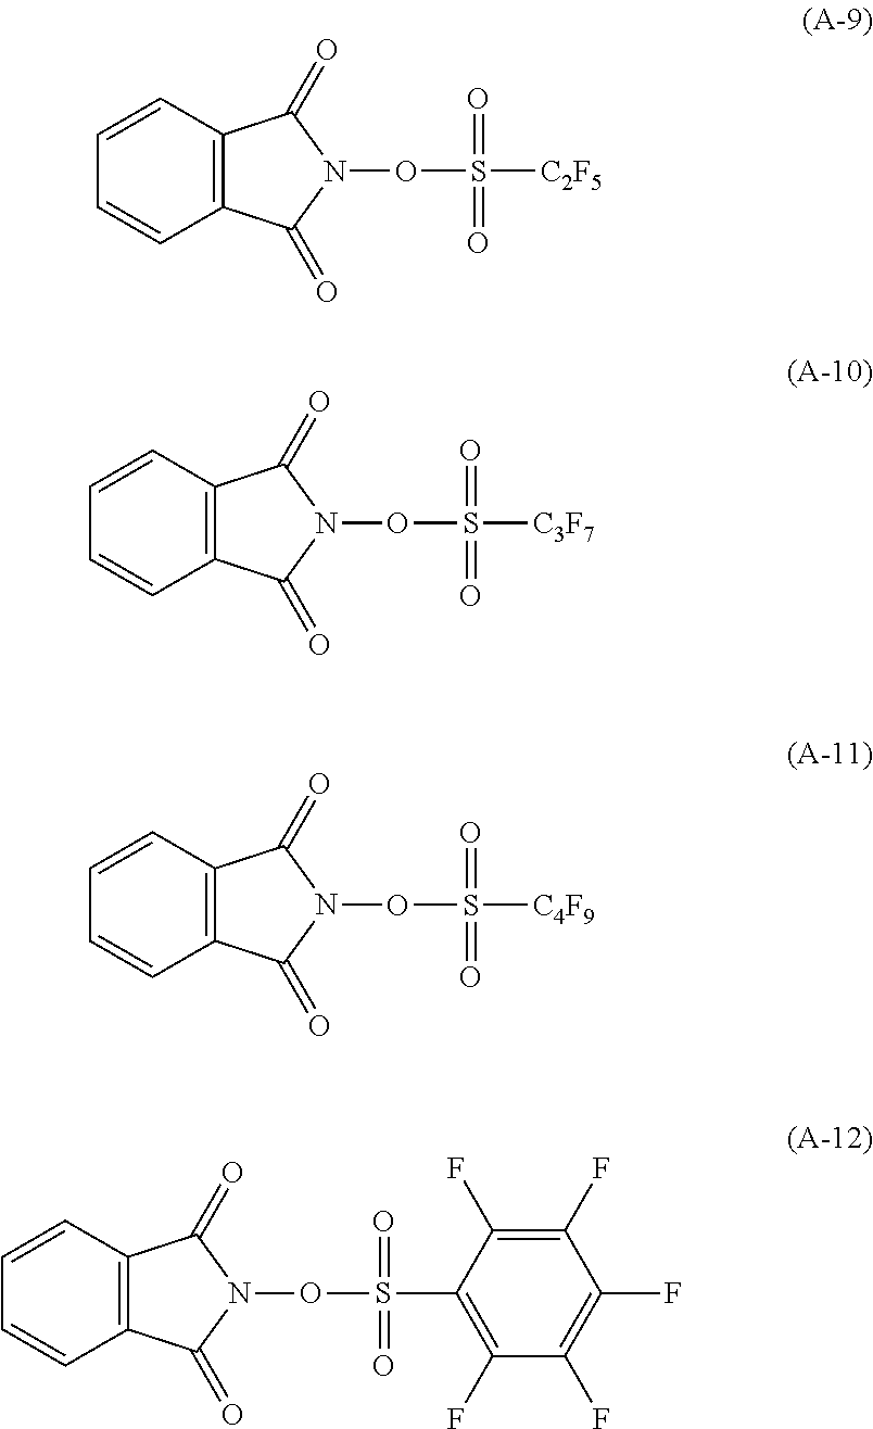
C1(=O)N(OS([C2F5])(=O)=O)C(=O)C2=C1C=CC=C2.C1(=O)N(OS([C3F7])(=O)=O)C(=O)C2=C1C=CC=C2.C1(=O)N(OS([C4F9])(=O)=O)C(=O)C2=C1C=CC=C2.C1(=O)N(OS(C2=C(F)C(F)=C(F)C(F)=C2F)(=O)=O)C(=O)C2=C1C=CC=C2
